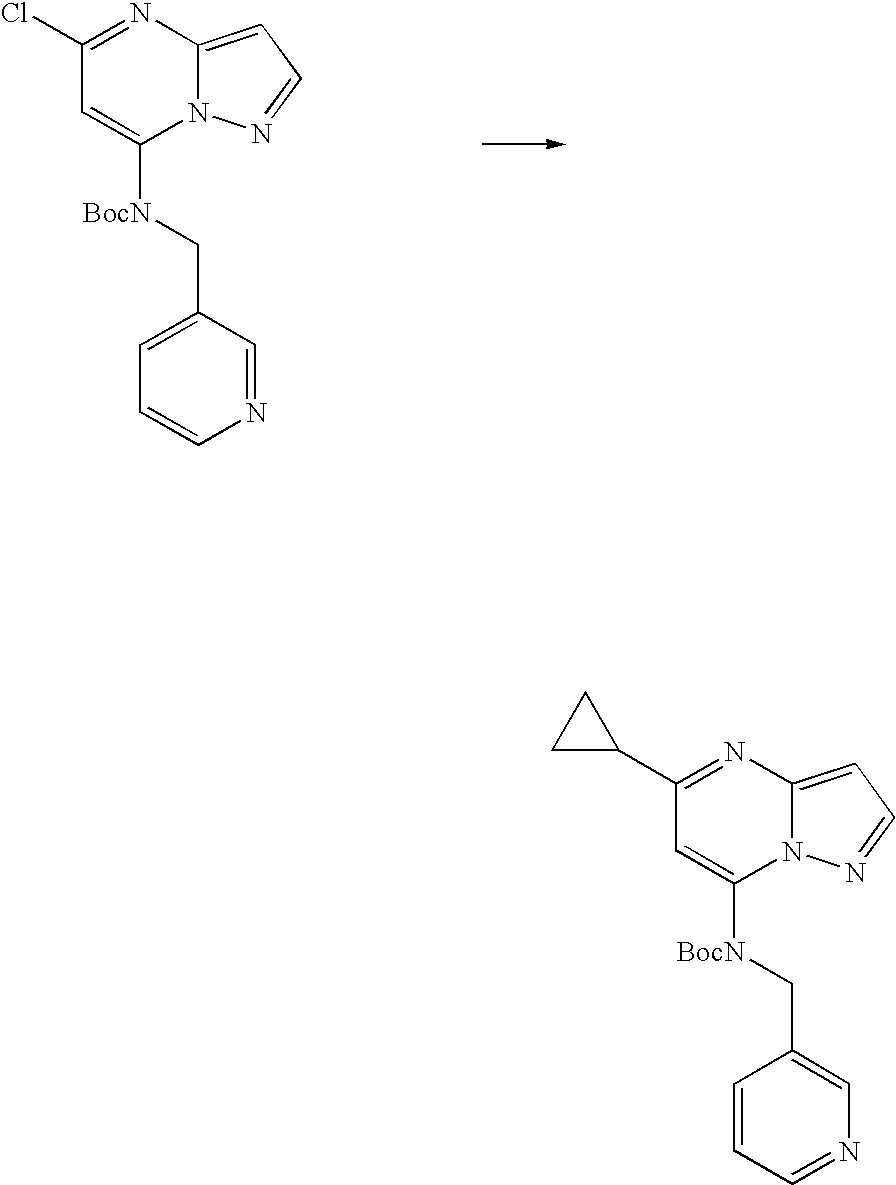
ClC1=NC2=CC=NN2C([BocN]CC2=CC=CN=C2)=C1.C1(C2=NC3=CC=NN3C([BocN]CC3=CN=CC=C3)=C2)CC1
